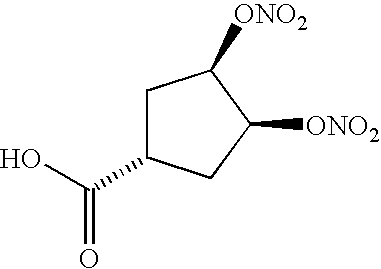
C1C(C(O)=O)CC([ONO2])C1[ONO2]
